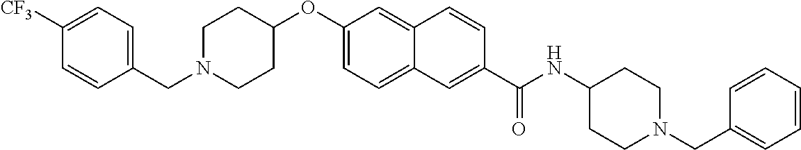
C1=C([CF3])C=CC(CN2CCC(OC3=CC=C4C(=C3)C=CC(C(NC3CCN(CC5=CC=CC=C5)CC3)=O)=C4)CC2)=C1
